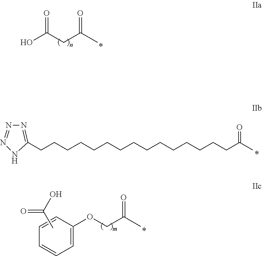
OC(CC(C)=O)=O.N1=C(CCCCCCCCCCCCCCCC(C)=O)NN=N1.C1(OCC(C)=O)=CC=CC=C1.CC(O)=O
